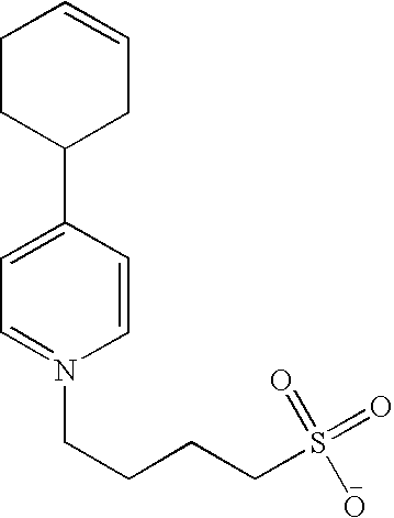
C1=CC(C2CC=CCC2)=CC=N1CCCCS(=O)(=O)O
